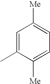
C1=C(C)C([Me])=CC=C1[Me]
